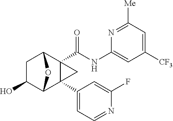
C1C(O)C2C3(C4=CC=NC(F)=C4)C(C(NC4=CC([CF3])=CC([Me])=N4)=O)(C1O2)C3
